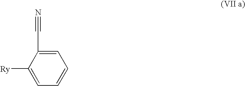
C(C1=CC=CC=C1[Ry])#N
